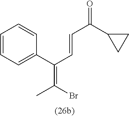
C1=CC=C(C(=C(Br)C)C=CC(=O)C2CC2)C=C1
